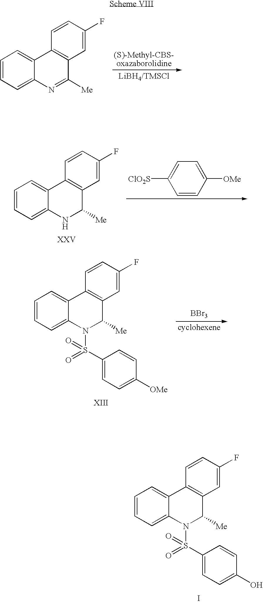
C1=CC=C2C(=C1)C1=C(C([Me])=N2)C=C(F)C=C1.C1=CC=C2C(=C1)C1=C(C([Me])N2)C=C(F)C=C1.C1=CC([OMe])=CC=C1[ClO2S].C1=CC=C2C(=C1)C1=C(C([Me])N2S(=O)(=O)C2=CC=C([OMe])C=C2)C=C(F)C=C1.[BBr3].C1=CC=C2C(=C1)C1=C(C([Me])N2S(=O)(=O)C2=CC=C(O)C=C2)C=C(F)C=C1.I
